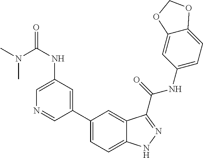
C1(NC(N(C)C)=O)=CN=CC(C2=CC=C3C(=C2)C(C(NC2=CC=C4C(=C2)OCO4)=O)=NN3)=C1
